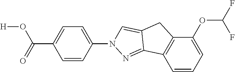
C1=CC=C(OC(F)F)C2=C1C1=NN(C3=CC=C(C(O[H])=O)C=C3)C=C1C2
